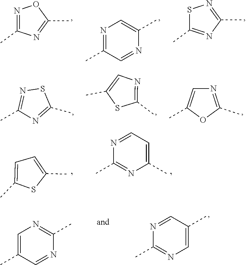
S1C(C)=NC(C)=N1.N1=C(C)C=NC(C)=C1.N1=C(C)N=C(C)O1.N1=C(C)OC(C)=C1.N1=C(C)SC(C)=C1.N1=C(C)N=C(C)S1.C1=C(C)SC(C)=C1.N1=CC=C(C)N=C1C.C1(C)=CN=C(C)N=C1.C1=C(C)C=NC(C)=N1
